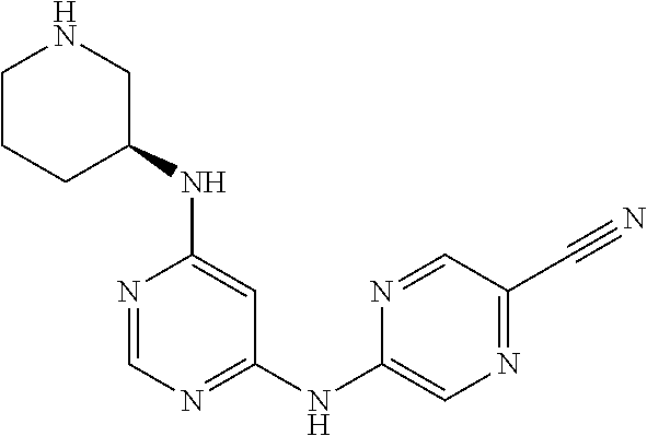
N1=CN=C(NC2=CN=C(C#N)C=N2)C=C1NC1CNCCC1
